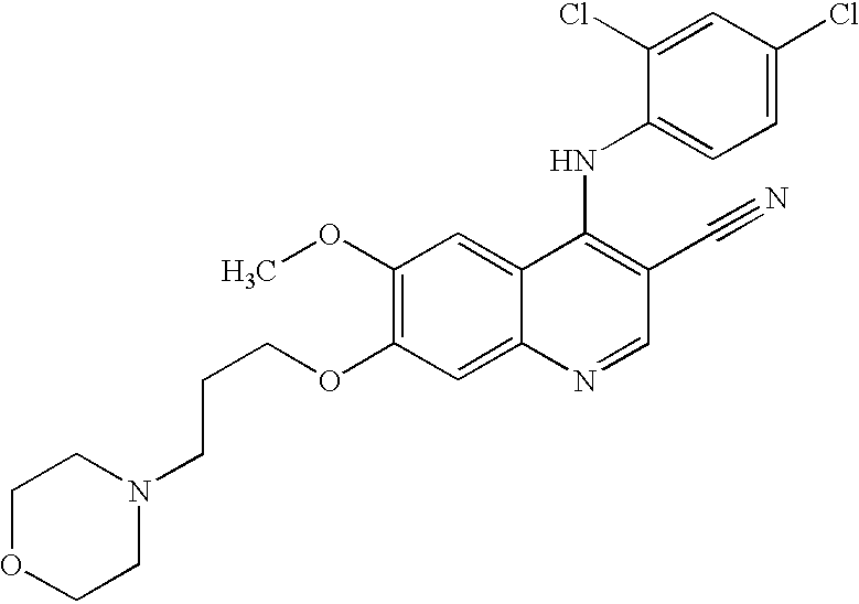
C1(OC)=C(OCCCN2CCOCC2)C=C2C(=C1)C(NC1=CC=C(Cl)C=C1Cl)=C(C#N)C=N2
